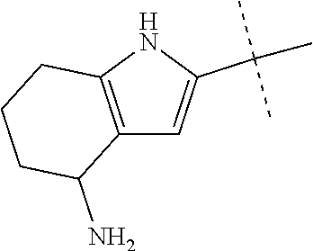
N1C2=C(C=C1C(C)(C)C)C(N)CCC2
